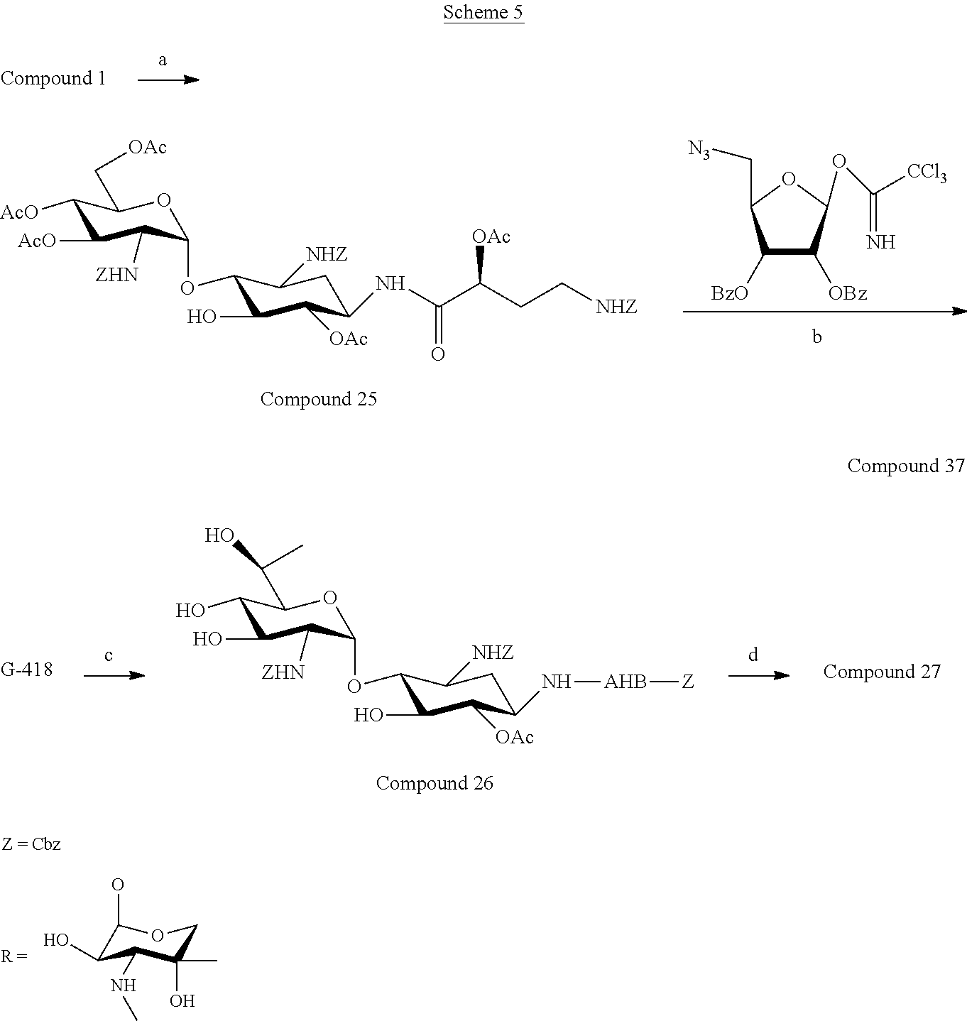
C1C(C)(O)C(NC)C(O)C(O)O1.C1([AcO])C([AcO])C([ZHN])C(OC2C(O)C([OAc])C(NC(C(CC[NHZ])[OAc])=O)CC2[NHZ])OC1C[OAc].C1([BzO])C([OBz])C(OC([CCl3])=N)OC1C[N3].C1(O)C(O)C([ZHN])C(OC2C(O)C([OAc])C(N[AHB][Z])CC2[NHZ])OC1C(C)O
